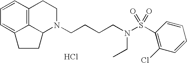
C12=C3C=CC=C1CCC2N(CCCCN(S(C1=C(Cl)C=CC=C1)(=O)=O)CC)CC3.Cl
